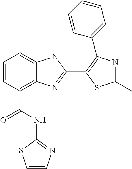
C1=CC(C(NC2=NC=CS2)=O)=C2C(=C1)NC(C1=C(C3=CC=CC=C3)N=C(C)S1)=N2
